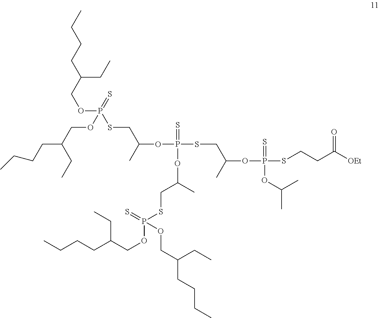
C(C(CC)CCCC)OP(SCC(OP(SCC(OP(SCCC(=O)[OEt])(=S)OC(C)C)C)(=S)OC(CSP(=S)(OCC(CCCC)CC)OCC(CC)CCCC)C)C)(=S)OCC(CCCC)CC
